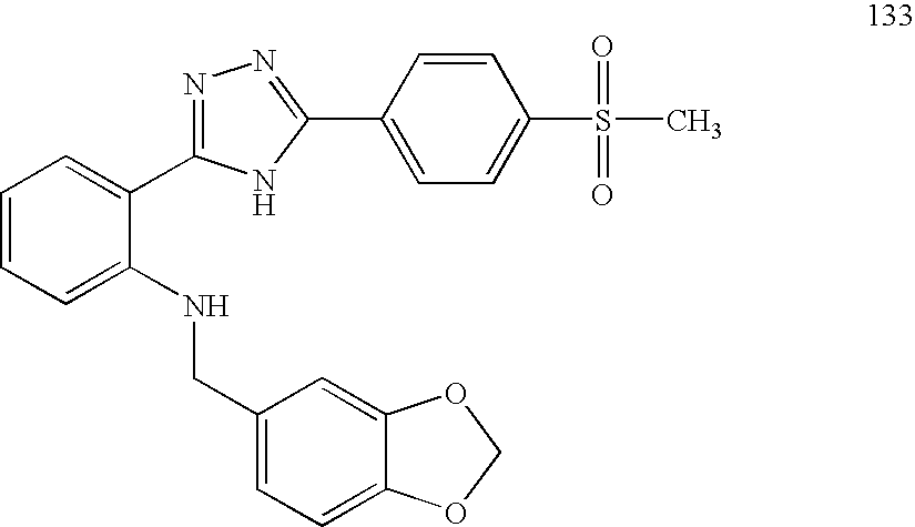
C1=CC=C(NCC2=CC=C3C(=C2)OCO3)C(C2=NN=C(C3=CC=C(S(C)(=O)=O)C=C3)N2)=C1
